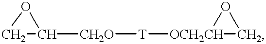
C1C([CH2O][T][OCH2CH]2OC2)O1
